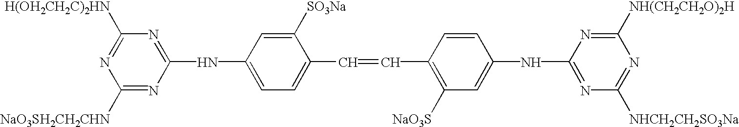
C1([NaO3SH2CH2CHN])=NC(NC2=CC=C(C=CC3=C([NaO3S])C=C(NC4=NC([NHCH2CH2SO3Na])=NC([NH(CH2CH2O)2H])=N4)C=C3)C([SO3Na])=C2)=NC([H(OH2CH2C)2HN])=N1
